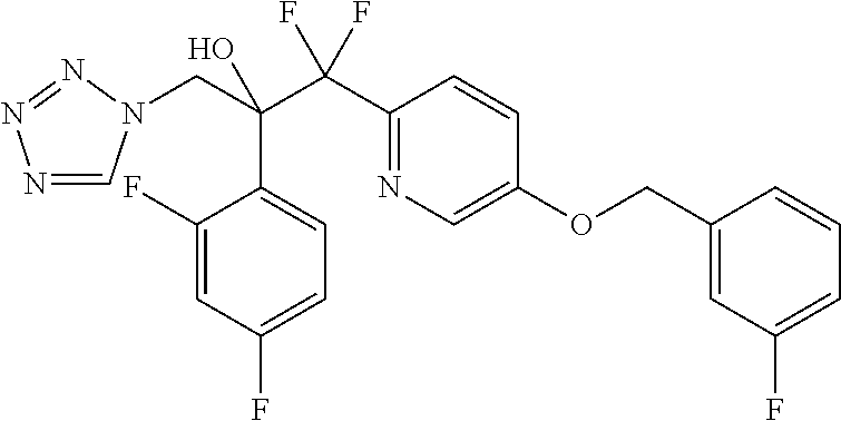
C1(C(C(CN2C=NN=N2)(C2=CC=C(F)C=C2F)O)(F)F)=NC=C(OCC2=CC(F)=CC=C2)C=C1
